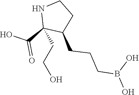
N1C(C(O)=O)(CCO)C(CCCB(O)O)CC1
